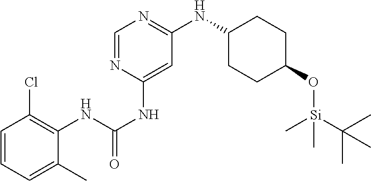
C1=CC=C(C)C(NC(NC2=CC(NC3CCC(O[Si](C)(C(C)(C)C)C)CC3)=NC=N2)=O)=C1Cl
